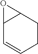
C12C=CCCC1O2
